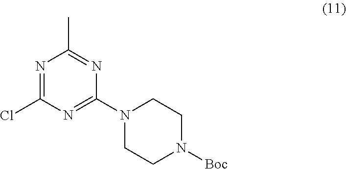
N1=C(Cl)N=C(N2CCN([Boc])CC2)N=C1C
